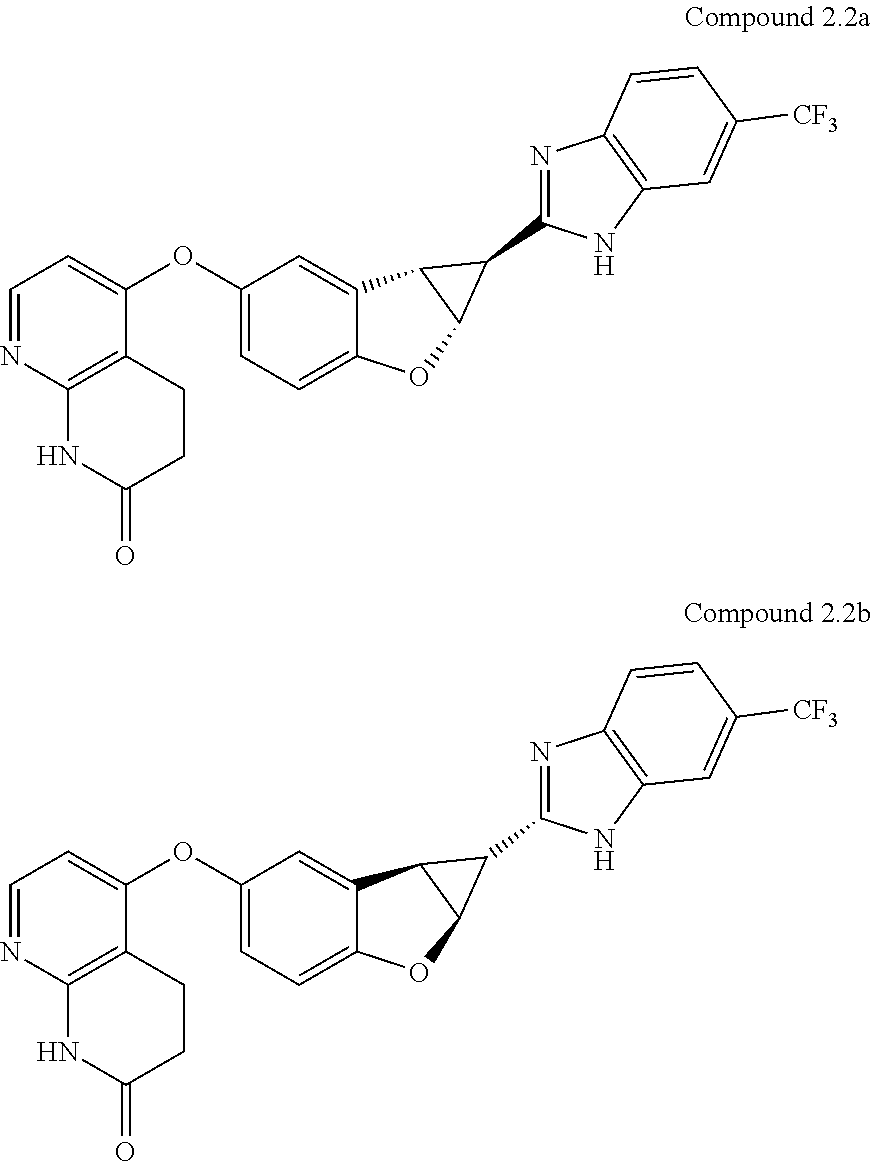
C1=NC2=C(C(OC3=CC=C4C(=C3)C3C(O4)C3C3=NC4=C(N3)C=C([CF3])C=C4)=C1)CCC(=O)N2.C1=NC2=C(C(OC3=CC=C4C(=C3)C3C(O4)C3C3=NC4=C(N3)C=C([CF3])C=C4)=C1)CCC(=O)N2
